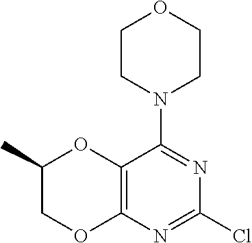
C12=C(N=C(Cl)N=C1N1CCOCC1)OCC(C)O2
